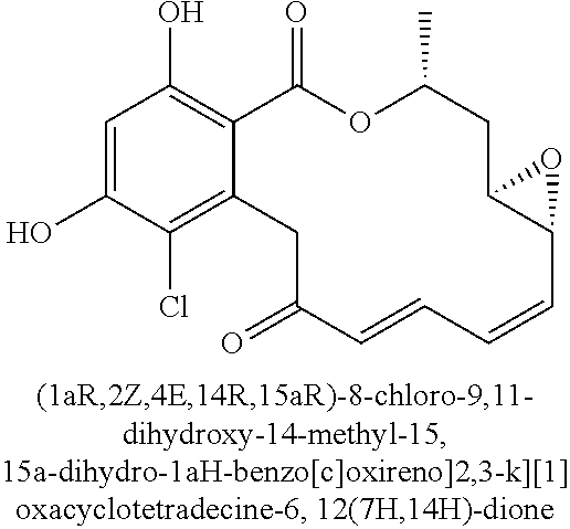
C1=C(O)C(Cl)=C2C(=C1O)C(=O)OC(C)CC1C(O1)C=CC=CC(=O)C2
